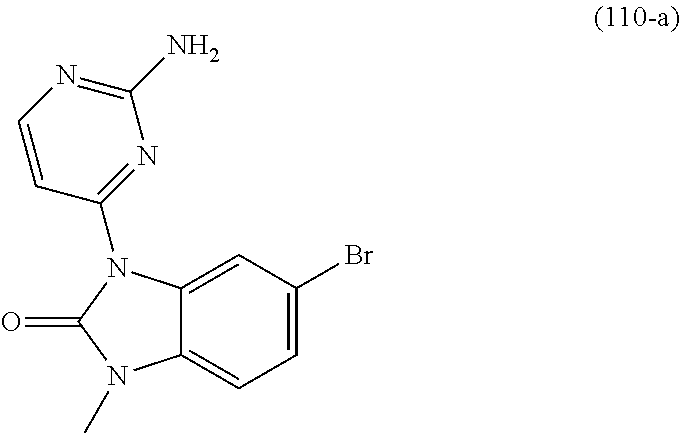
C12=CC(Br)=CC=C1N(C)C(=O)N2C1=NC(N)=NC=C1
